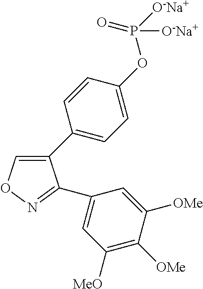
C1(C2=CC=C(OP(=O)([O-Na+])[O-Na+])C=C2)=CON=C1C1=CC([MeO])=C([OMe])C([OMe])=C1
